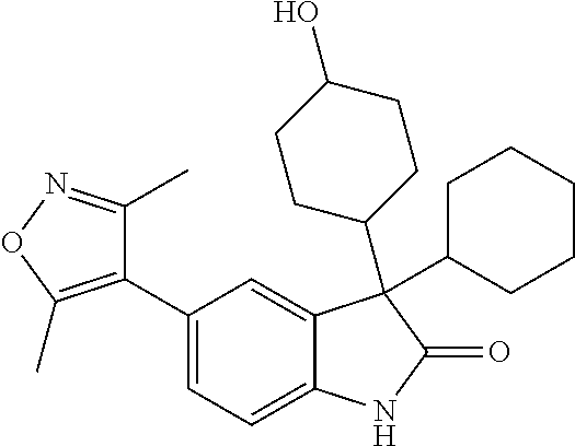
C1=C(C2=C(C)ON=C2C)C=C2C(=C1)NC(=O)C2(C1CCC(O)CC1)C1CCCCC1
